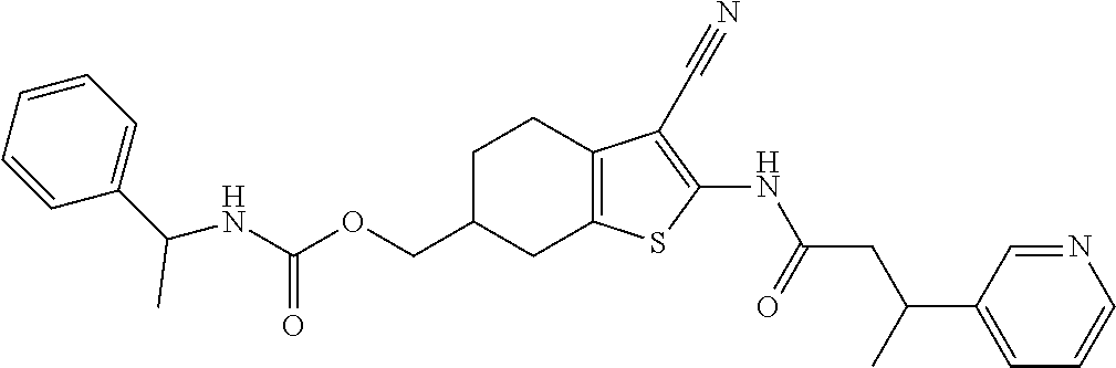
C(C1CC2=C(CC1)C(C#N)=C(NC(CC(C1=CC=CN=C1)C)=O)S2)OC(NC(C1=CC=CC=C1)C)=O
